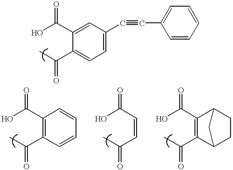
C1(C(C)=O)=CC=C(C#CC2=CC=CC=C2)C=C1C(O)=O.C1(C(C)=O)=C(C(O)=O)C=CC=C1.C(=CC(O)=O)C(C)=O.C1(C(C)=O)=C(C(O)=O)C2CCC1C2
